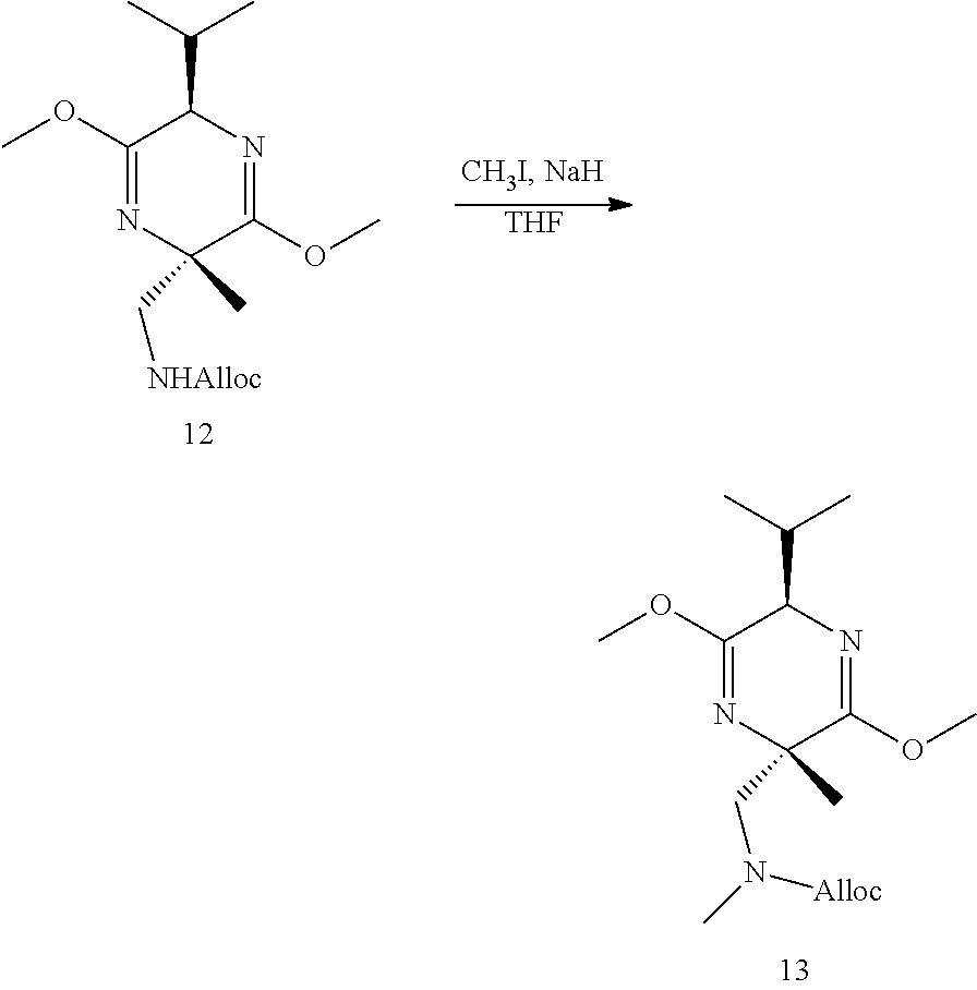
C1(OC)=NC(C[NHAlloc])(C)C(OC)=NC1C(C)C.[THF].C1(OC)=NC(CN(C)[Alloc])(C)C(OC)=NC1C(C)C
